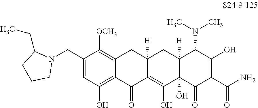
C1(CN2C(CC)CCC2)=CC(O)=C2C(=C1[OCH3])CC1([H])C(=C(O)C3(O)C([H])(C1)C(N(C)C)C(O)=C(C(N)=O)C3=O)C2=O
